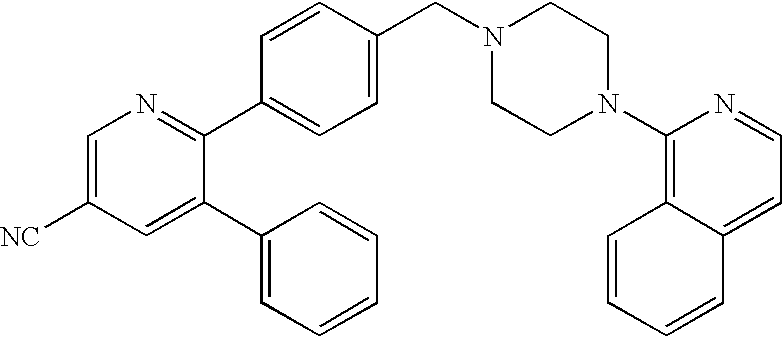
C1=C([NC])C=C(C2=CC=CC=C2)C(C2=CC=C(CN3CCN(C4=C5C(=CC=N4)C=CC=C5)CC3)C=C2)=N1
